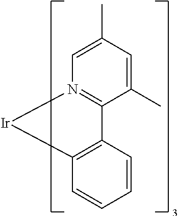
C12=C(C=CC=C1)[Ir]N1=C2C(C)=CC(C)=C1
